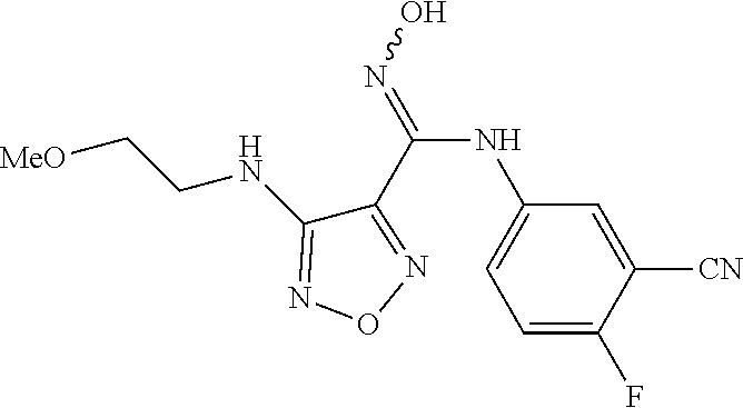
C1(C(NC2=CC=C(F)C([CN])=C2)=NO)=NON=C1NCC[MeO]
